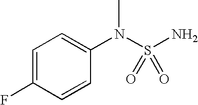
C1=C(F)C=CC(N(S(N)(=O)=O)C)=C1
